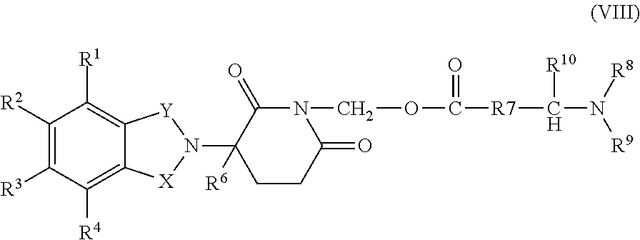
C1([R2])=C([R3])C([R4])=C2C(=C1[R1])[Y]N(C1([R6])C(=O)N(COC([R7]C(N([R8])[R9])[R10])=O)C(=O)CC1)[X]2
